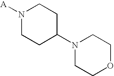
[A]N1CCC(N2CCOCC2)CC1
